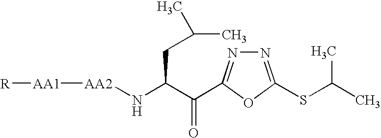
N1=C(SC(C)C)OC(C(C(N[AA2][AA1][R])CC(C)C)=O)=N1
